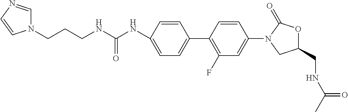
C1=C(NC(NCCCN2C=NC=C2)=O)C=CC(C2=C(F)C=C(N3CC(CNC(C)=O)OC3=O)C=C2)=C1
